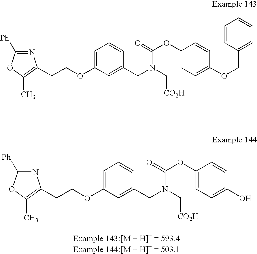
N1=C([Ph])OC(C)=C1CCOC1=CC=CC(CN(C[CO2H])C(=O)OC2=CC=C(OCC3=CC=CC=C3)C=C2)=C1.N1=C([Ph])OC(C)=C1CCOC1=CC=CC(CN(C[CO2H])C(=O)OC2=CC=C(O)C=C2)=C1
